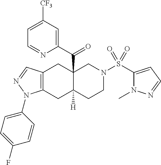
C12=C(CC3([H])C(C(C4=CC([CF3])=CC=N4)=O)(C1)CN(S(C1=CC=NN1C)(=O)=O)CC3)N(C1=CC=C(F)C=C1)N=C2
